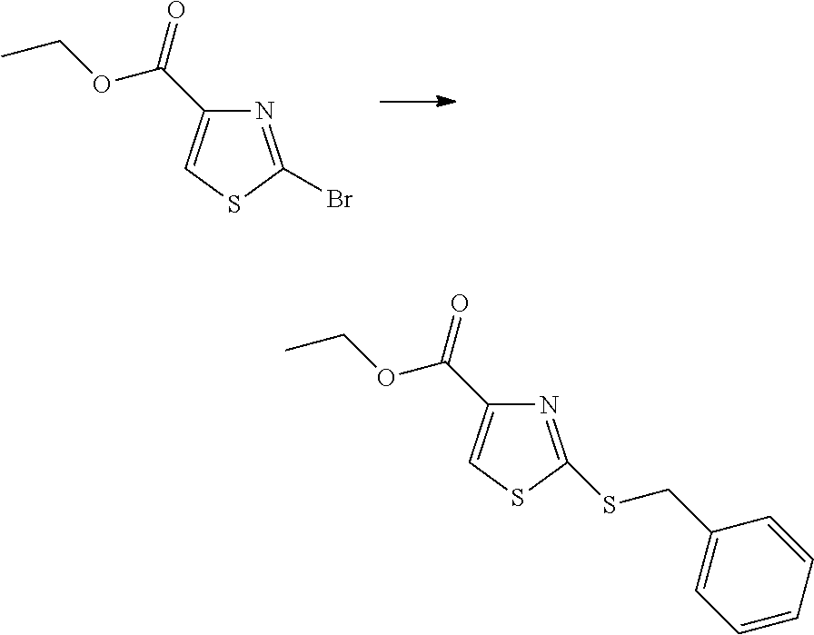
N1=C(Br)SC=C1C(=O)OCC.N1=C(SCC2=CC=CC=C2)SC=C1C(=O)OCC
